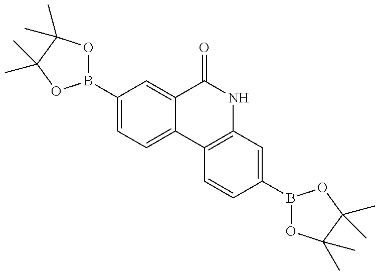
C1(B2OC(C)(C)C(C)(C)O2)=CC=C2C(=C1)C(=O)NC1=C2C=CC(B2OC(C)(C)C(C)(C)O2)=C1
